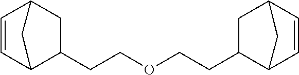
C1(CCOCCC2C3C=CC(C2)C3)CC2C=CC1C2
